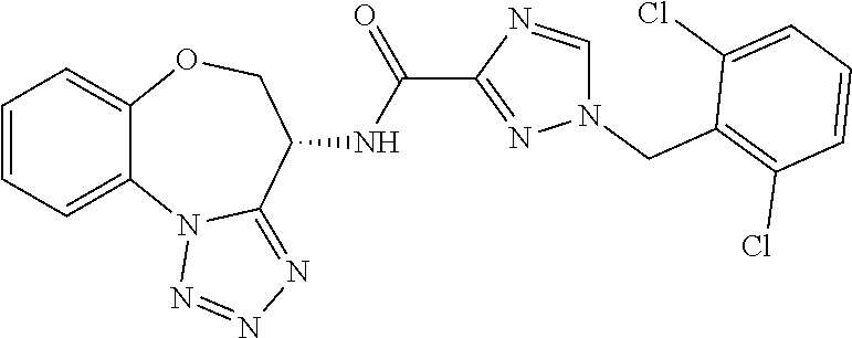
C12=CC=CC=C1OCC(NC(=O)C1=NN(CC3=C(Cl)C=CC=C3Cl)C=N1)C1=NN=NN21
